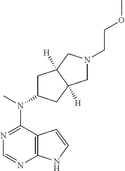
N1=C(N(C)C2CC3([H])C([H])(C2)CN(CCOC)C3)C2=C(N=C1)NC=C2
